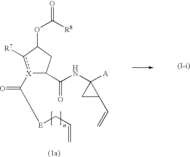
O=C([R8])OC1c([R7])[X](C(=O)[E]CC=C)C(C(=O)NC2([A])CC2C=C)C1
